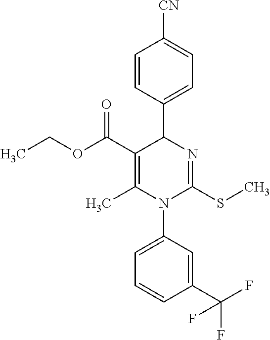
C1=CC(C2C(C(=O)OCC)=C(C)N(C3=CC=CC(C(F)(F)F)=C3)C(SC)=N2)=CC=C1[CN]
